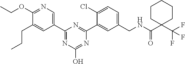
C1(CNC(C2(C(F)(F)F)CCCCC2)=O)=CC=C(Cl)C(C2=NC(C3=CN=C(OCC)C(CCC)=C3)=NC(O)=N2)=C1
